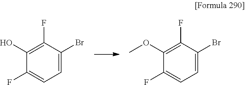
C1(F)=CC=C(Br)C(F)=C1O.C1(F)=CC=C(Br)C(F)=C1OC
